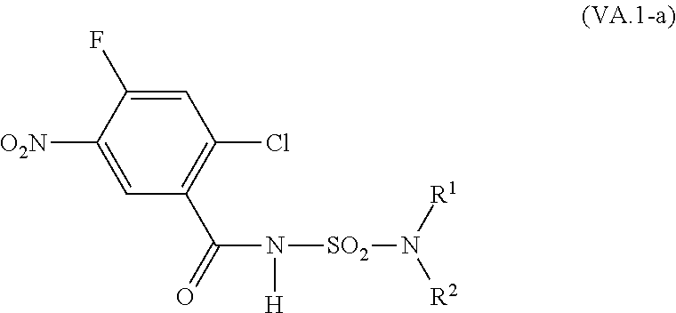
C1=C(F)C([O2N])=CC(C(=O)N([H])[SO2]N([R2])[R1])=C1Cl
